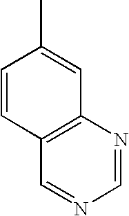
C12=C(C=NC=N1)C=CC(C)=C2
